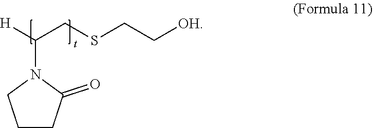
C1CC(=O)N(C(CSCC[OH])[H])C1
